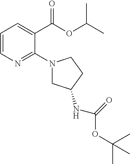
C1=CN=C(N2CC(NC(=O)OC(C)(C)C)CC2)C(C(OC(C)C)=O)=C1
